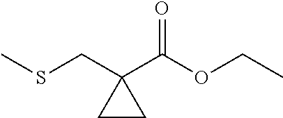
S(CC1(C(OCC)=O)CC1)C
